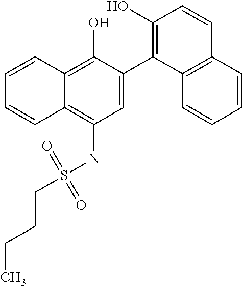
C1=C(C2=C(O)C=CC3=C2C=CC=C3)C(O)=C2C(=C1NS(CCCC)(=O)=O)C=CC=C2
